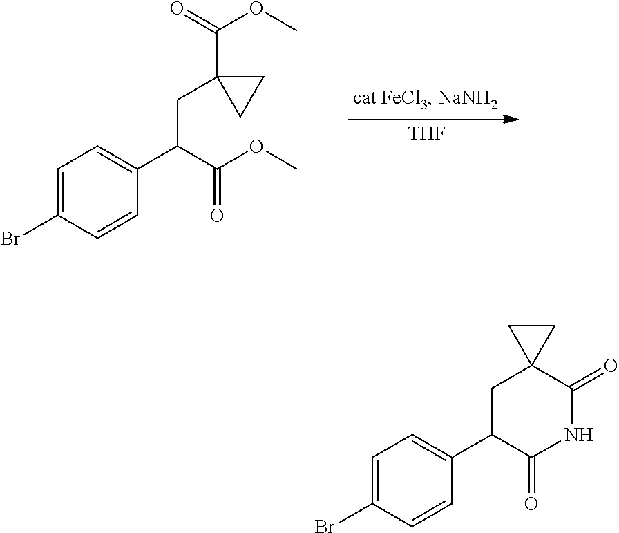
[THF].C(=O)(C(CC1(C(OC)=O)CC1)C1=CC=C(Br)C=C1)OC.C1(=O)C(C2=CC=C(Br)C=C2)CC2(C(=O)N1)CC2
